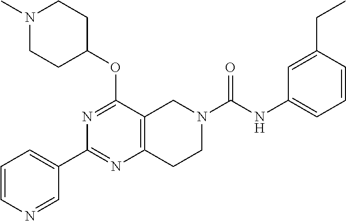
C1=CN=CC(C2=NC3=C(C(OC4CCN(C)CC4)=N2)CN(C(NC2=CC=CC(CC)=C2)=O)CC3)=C1
